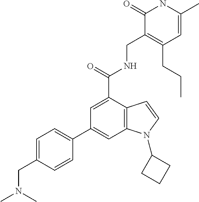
C1(C2=CC3=C(C(C(NCC4=C(CCC)C=C(C)NC4=O)=O)=C2)C=CN3C2CCC2)=CC=C(CN(C)C)C=C1
